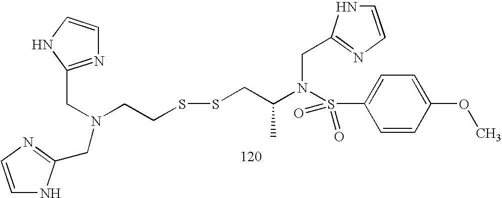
C1=CN=C(CN(CCSSCC(N(S(C2=CC=C(OC)C=C2)(=O)=O)CC2=NC=CN2)C)CC2=NC=CN2)N1
